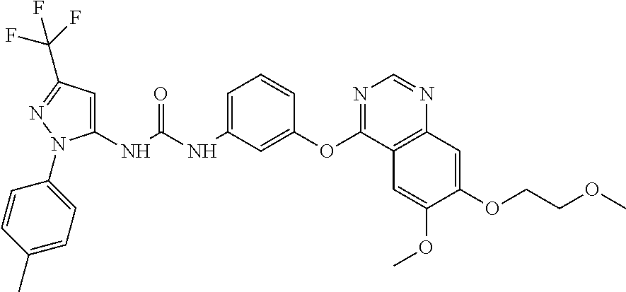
C1(NC(NC2=CC=CC(OC3=NC=NC4=C3C=C(OC)C(OCCOC)=C4)=C2)=O)=CC(C(F)(F)F)=NN1C1=CC=C(C)C=C1
